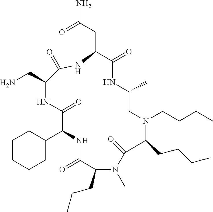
C1CCCC(C2NC(=O)C(CCC)N(C)C(=O)C(CCCC)N(CCCC)CC(C)NC(=O)C(CC(N)=O)NC(=O)C(CN)NC2=O)C1
